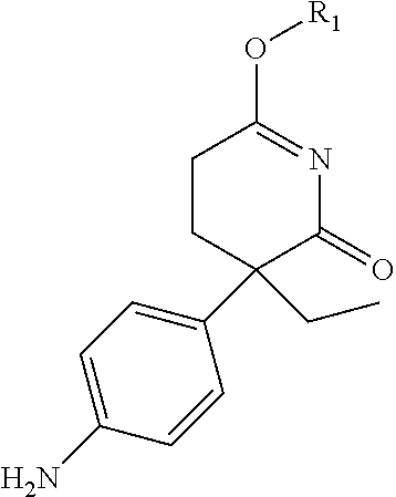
C1CC(C2=CC=C(N)C=C2)(CC)C(=O)N=C1O[R1]
